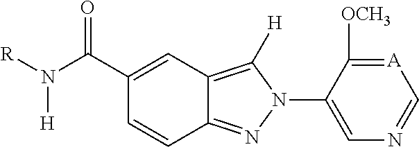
C12=NN(C3=CN=C[A]=C3[OCH3])C([H])=C1C=C(C(=O)N([R])[H])C=C2
